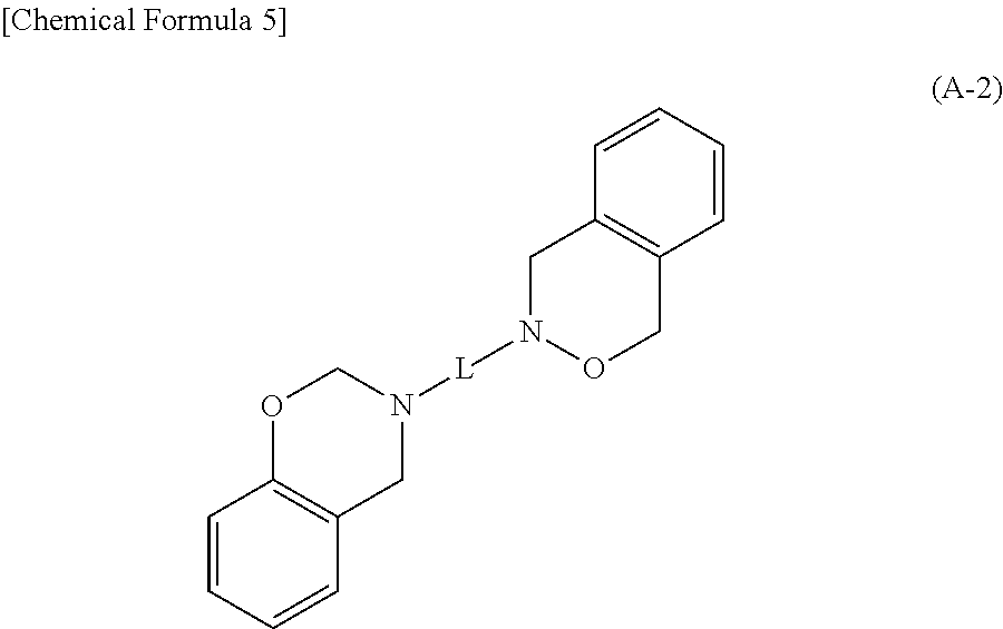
C1=CC=CC2=C1OCN([L]N1OCC3=C(C1)C=CC=C3)C2
